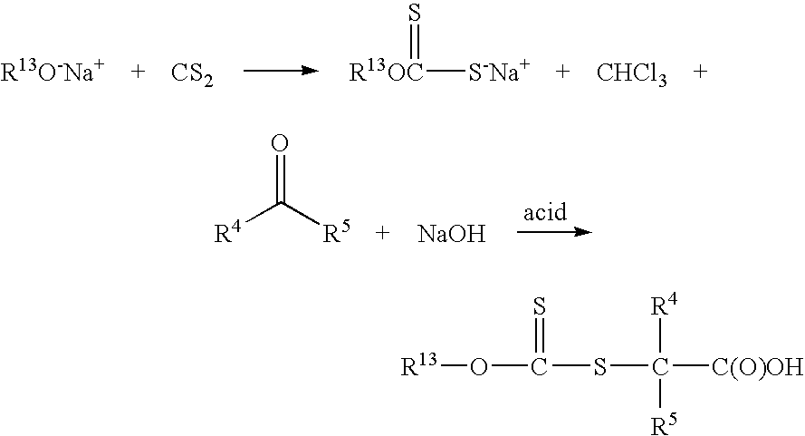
[CS2].[R13OC]([S-Na+])=S.[CHCl3].[R4]C(=O)[R5].[NaOH].[R13]OC(SC([C(O)OH])([R4])[R5])=S
